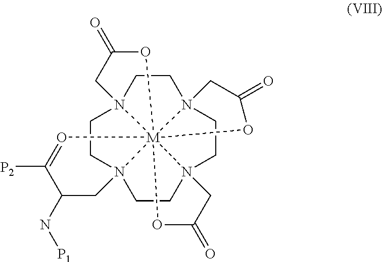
C1CN23CCN45CCN67CCN18CC(N[P1])C([P2])=O[M]4268(OC(=O)C7)(OC(=O)C5)OC(=O)C3
